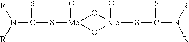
[Mo]1(=O)(SC(=S)N([R])[R])O[Mo](=O)(SC(N([R])[R])=S)O1
